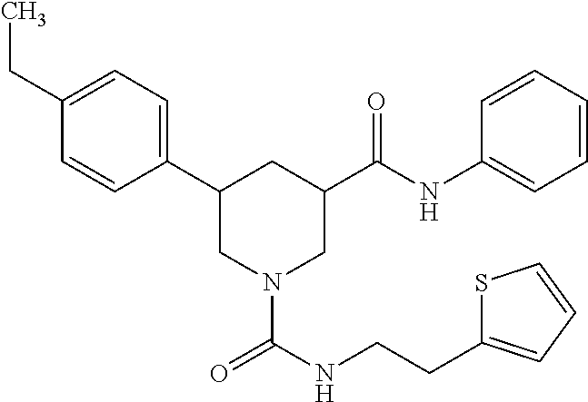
C1(CC)=CC=C(C2CN(C(NCCC3=CC=CS3)=O)CC(C(NC3=CC=CC=C3)=O)C2)C=C1
